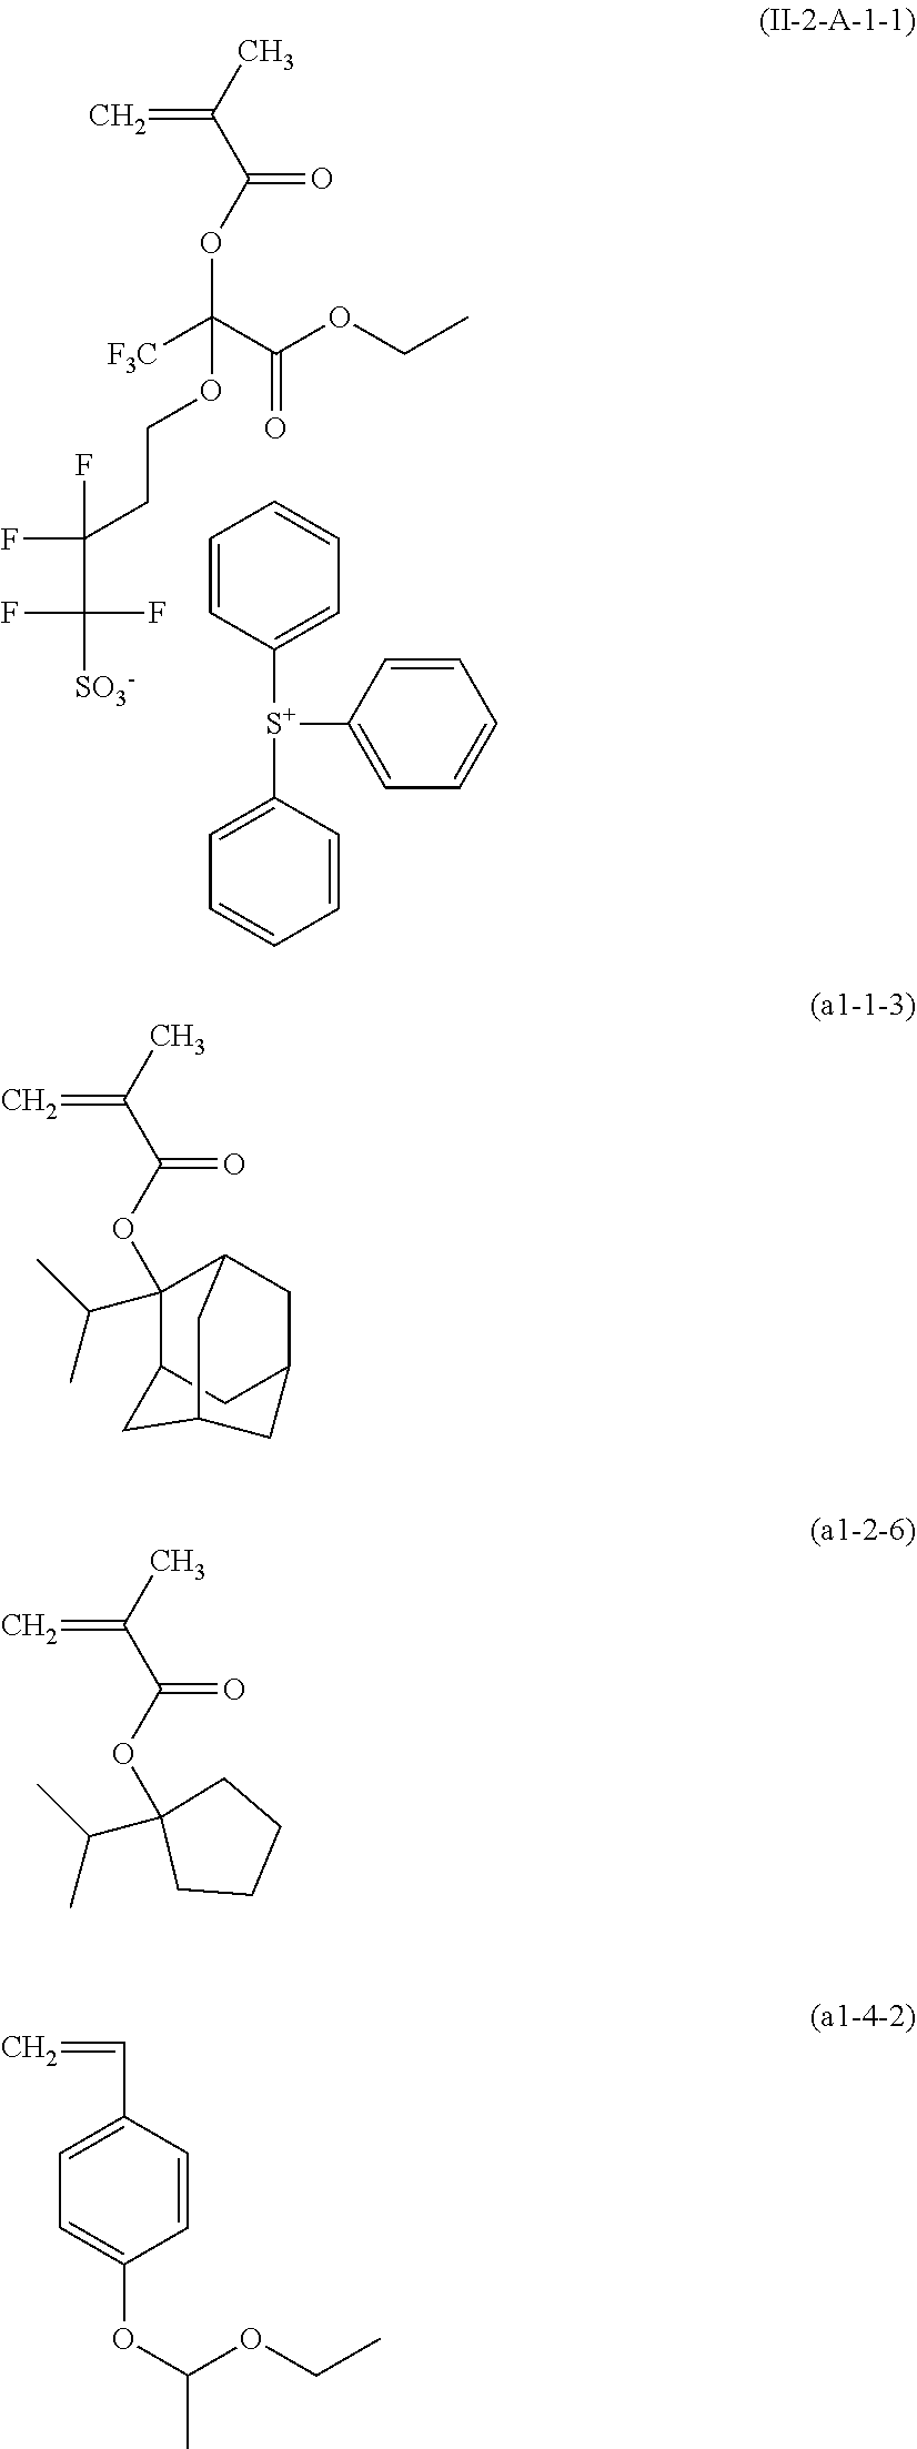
CC(C(OC(OCCC(F)(F)C(F)([SO3-])F)([F3C])C(OCC)=O)=O)=C.C1=CC([S+](C2=CC=CC=C2)C2=CC=CC=C2)=CC=C1.CC(C(OC1(C(C)C)CCCC1)=O)=C.CC(C(OC1(C(C)C)C2CC3CC1CC(C2)C3)=O)=C.C=CC1=CC=C(OC(OCC)C)C=C1
